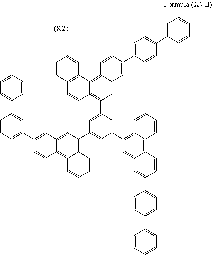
C1(C2=C3C(=C4C(=C2)C=C(C2=CC=C(C5=CC=CC=C5)C=C2)C=C4)C=CC=C3)=CC(C2=C3C(=C4C(=C2)C=C(C2=CC=C(C5=CC=CC=C5)C=C2)C=C4)C2=C(C=C3)C=CC=C2)=CC(C2=C3C(=C4C(=C2)C=C(C2=CC=CC(C5=CC=CC=C5)=C2)C=C4)C=CC=C3)=C1
